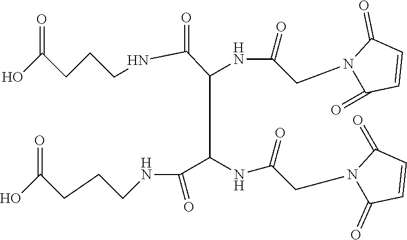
OC(CCCNC(C(C(C(NCCCC(O)=O)=O)NC(=O)CN1C(=O)C=CC1=O)NC(=O)CN1C(=O)C=CC1=O)=O)=O
